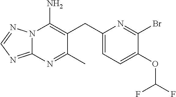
C1(CC2=C(N)N3C(=NC=N3)N=C2C)=CC=C(OC(F)F)C(Br)=N1
